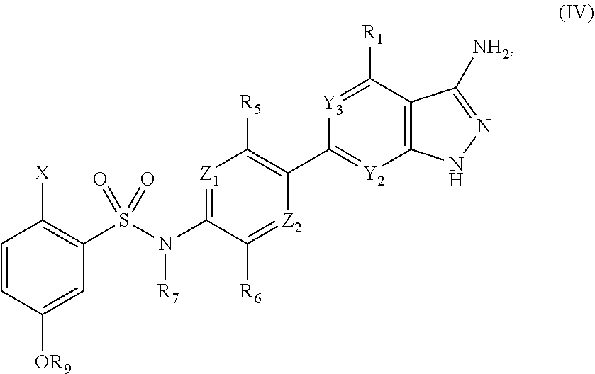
[Z1]1=C(N(S(C2=C([X])C=CC([OR9])=C2)(=O)=O)[R7])C([R6])=[Z2]C(C2=[Y2]C3=C(C([R1])=[Y3]2)C([NH2])=NN3)=C1[R5]
